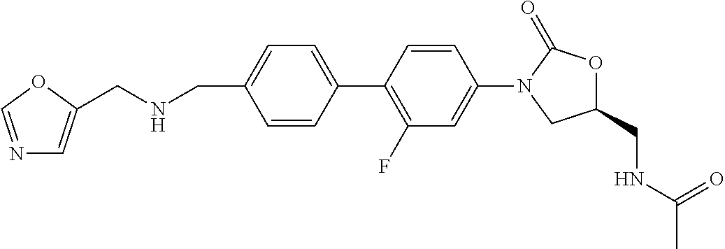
C1=CC(C2=C(F)C=C(N3CC(CNC(C)=O)OC3=O)C=C2)=CC=C1CNCC1=CN=CO1
